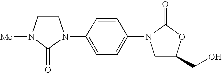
C1CN([Me])C(=O)N1C1=CC=C(N2CC(CO)OC2=O)C=C1
